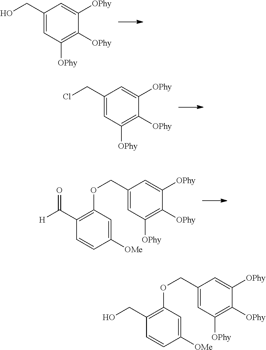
C1(CO)=CC([OPhy])=C([OPhy])C([OPhy])=C1.C1(CCl)=CC([OPhy])=C([OPhy])C([OPhy])=C1.C1(COC2=C(C([H])=O)C=CC([OMe])=C2)=CC([OPhy])=C([OPhy])C([OPhy])=C1.C1(COC2=C(CO)C=CC([OMe])=C2)=CC([OPhy])=C([OPhy])C([OPhy])=C1
